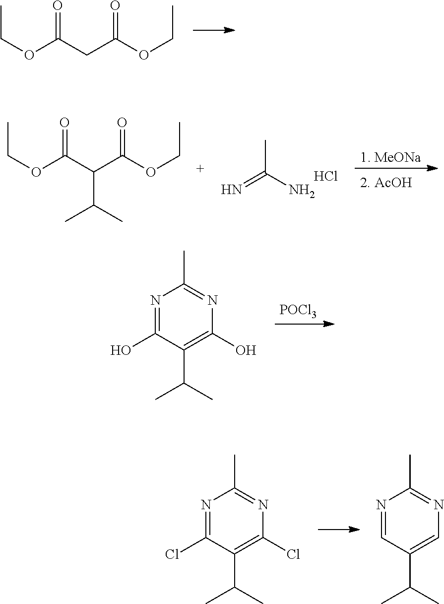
C(OC(CC(OCC)=O)=O)C.[1. MeONa].N=C(C)N.Cl.C(OC(C(C(OCC)=O)C(C)C)=O)C.[POCl3].N1=C(O)C(C(C)C)=C(O)N=C1C.N1=C(Cl)C(C(C)C)=C(Cl)N=C1C.N1=CC(C(C)C)=CN=C1C
